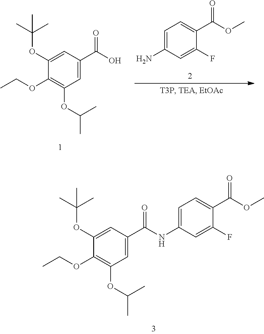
C1(OC(C)(C)C)=CC(C(NC2=CC=C(C(OC)=O)C(F)=C2)=O)=CC(OC(C)C)=C1OCC.C1(OC(C)(C)C)=CC(C(O)=O)=CC(OC(C)C)=C1OCC.C1=C(N)C=C(F)C(C(OC)=O)=C1
